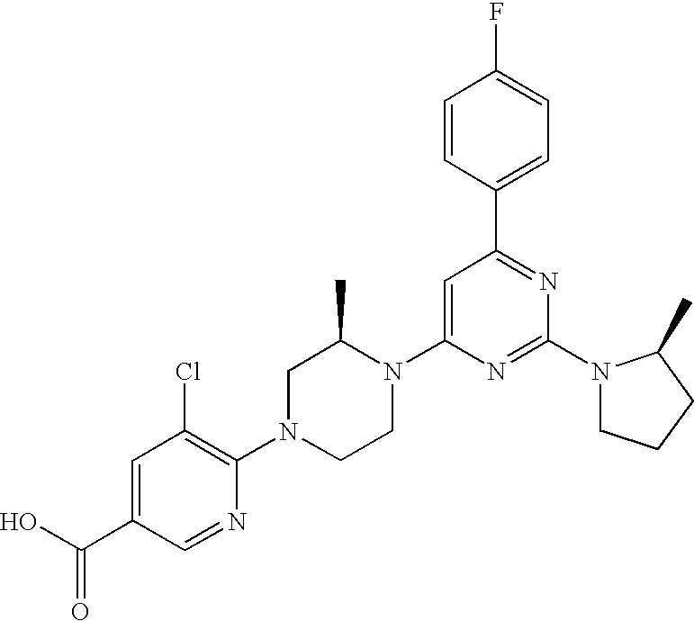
C1=C(C(O)=O)C=NC(N2CCN(C3=CC(C4=CC=C(F)C=C4)=NC(N4CCCC4C)=N3)C(C)C2)=C1Cl
